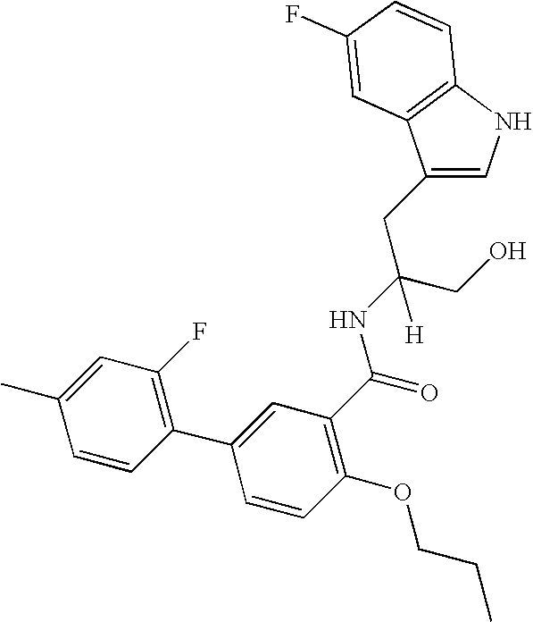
C1(CC(CO)(NC(=O)C2=C(OCCC)C=CC(C3=C(F)C=C(C)C=C3)=C2)[H])=CNC2=C1C=C(F)C=C2
